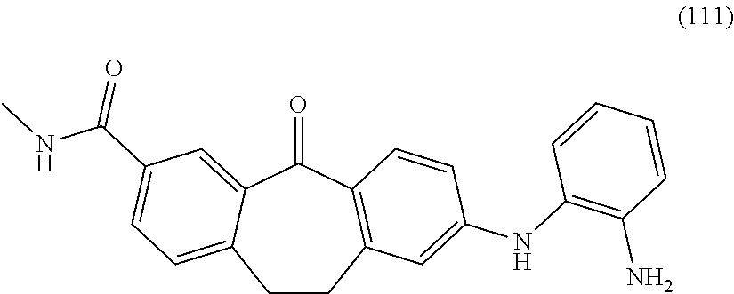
C1CC2=C(C(=O)C3=CC(C(NC)=O)=CC=C13)C=CC(NC1=C(N)C=CC=C1)=C2
